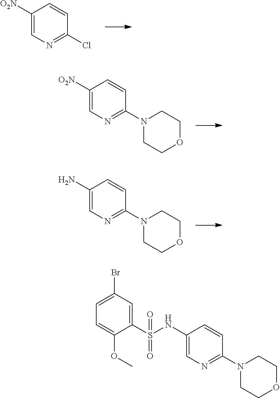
C1([O2N])=CN=C(Cl)C=C1.C1([O2N])=CN=C(N2CCOCC2)C=C1.C1(N)=CN=C(N2CCOCC2)C=C1.C1=C(Br)C=C(S(NC2=CN=C(N3CCOCC3)C=C2)(=O)=O)C(OC)=C1
